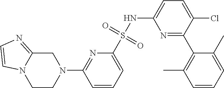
C1=CC=C(S(NC2=CC=C(Cl)C(C3=C(C)C=CC=C3C)=N2)(=O)=O)N=C1N1CC2=NC=CN2CC1
